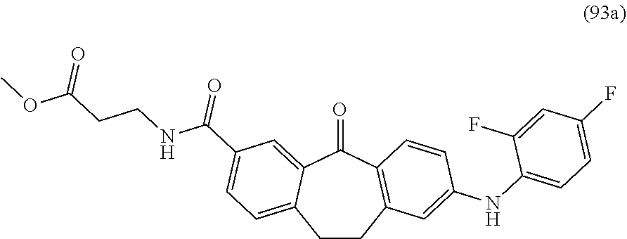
C1CC2=C(C(=O)C3=CC(C(NCCC(OC)=O)=O)=CC=C13)C=CC(NC1=CC=C(F)C=C1F)=C2
